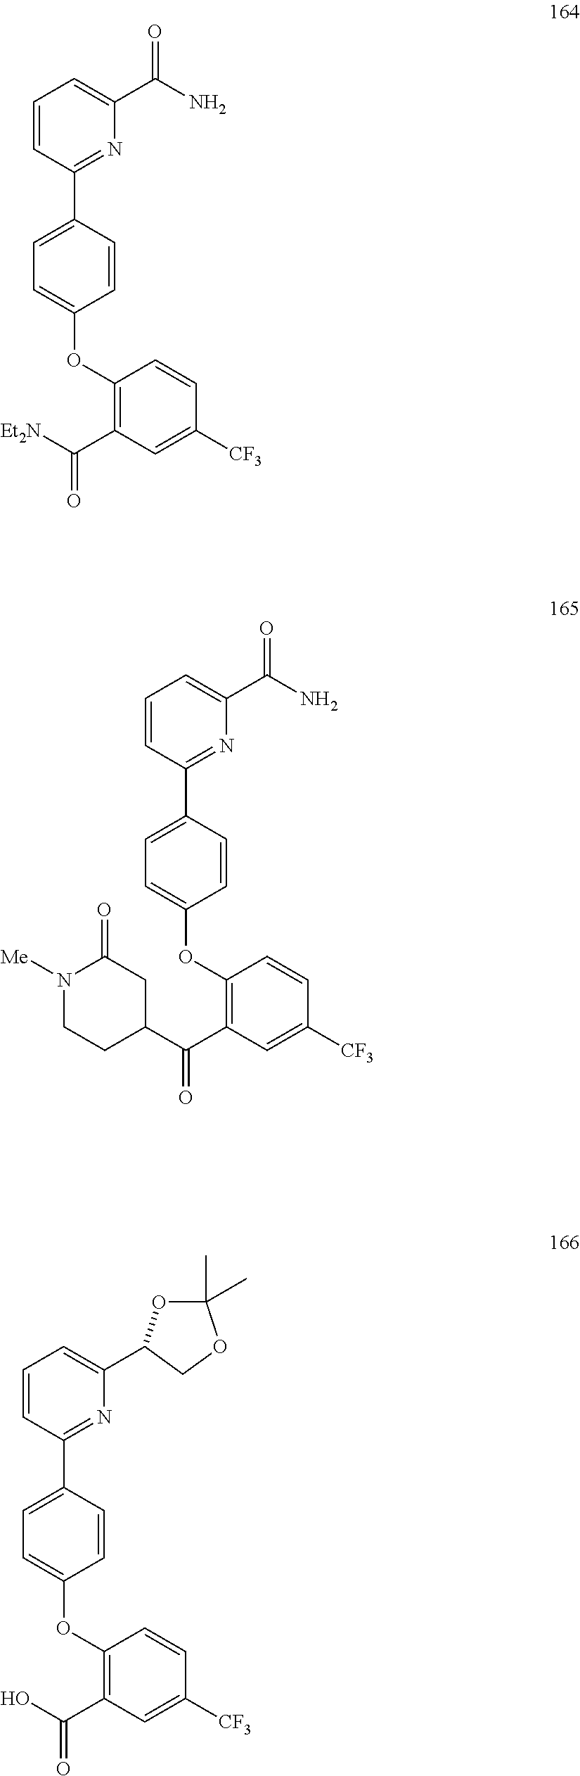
C1=CC(C2=CC=C(OC3=C(C(=O)[Et2N])C=C([CF3])C=C3)C=C2)=NC(C(N)=O)=C1.C1=CC(C2=CC=C(OC3=C(C(=O)C4CC(=O)N([Me])CC4)C=C([CF3])C=C3)C=C2)=NC(C(N)=O)=C1.C1=CC(C2=CC=C(OC3=C(C(=O)O)C=C([CF3])C=C3)C=C2)=NC(C2OC(C)(C)OC2)=C1
